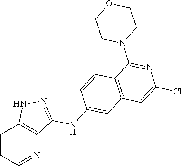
C1=CC=NC2=C1NN=C2NC1=CC2=C(C=C1)C(N1CCOCC1)=NC(Cl)=C2
